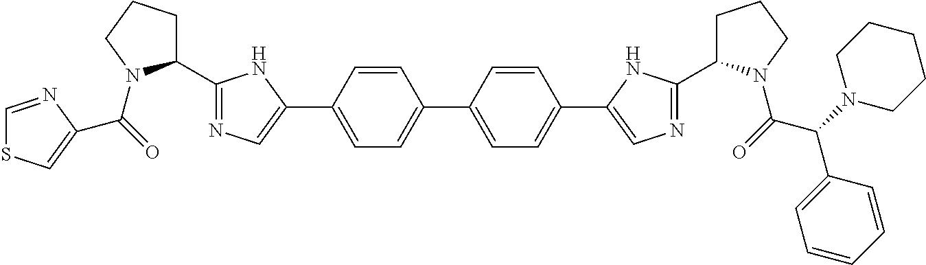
C(=O)(N1C(C2=NC=C(C3=CC=C(C4=CC=C(C5=CN=C(C6CCCN6C(=O)C(N6CCCCC6)C6=CC=CC=C6)N5)C=C4)C=C3)N2)CCC1)C1=CSC=N1
